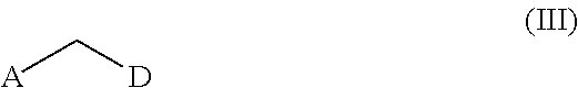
[A]C[D]
